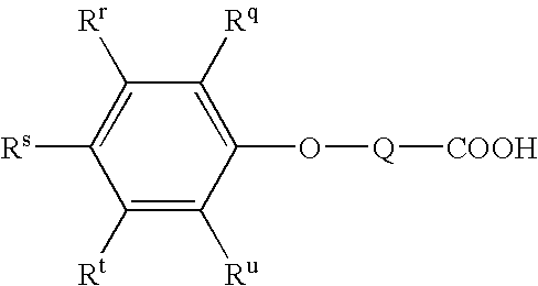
C1([Rr])=C([Rs])C([Rt])=C([Ru])C(O[Q][COOH])=C1[Rq]
